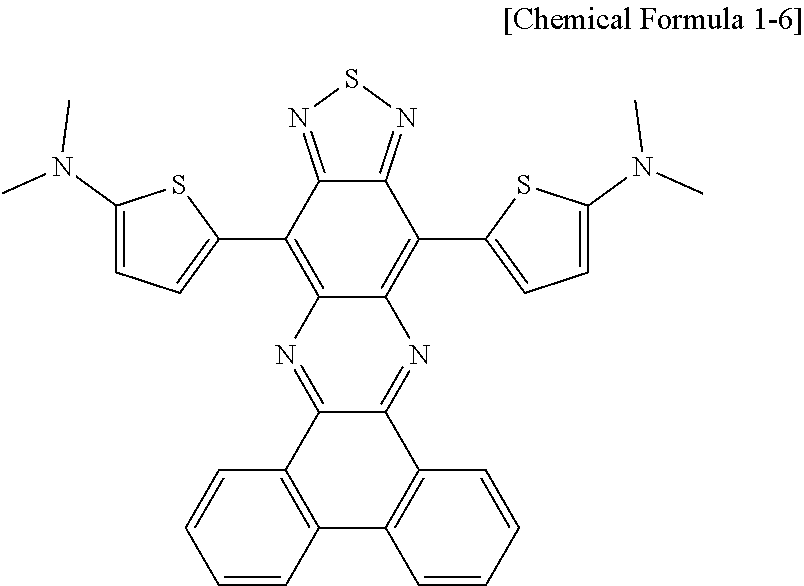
C1(C2=CC=C(N(C)C)S2)=C2C(=C(C3=CC=C(N(C)C)S3)C3=NSN=C13)N=C1C(=N2)C2=C(C3=C1C=CC=C3)C=CC=C2
